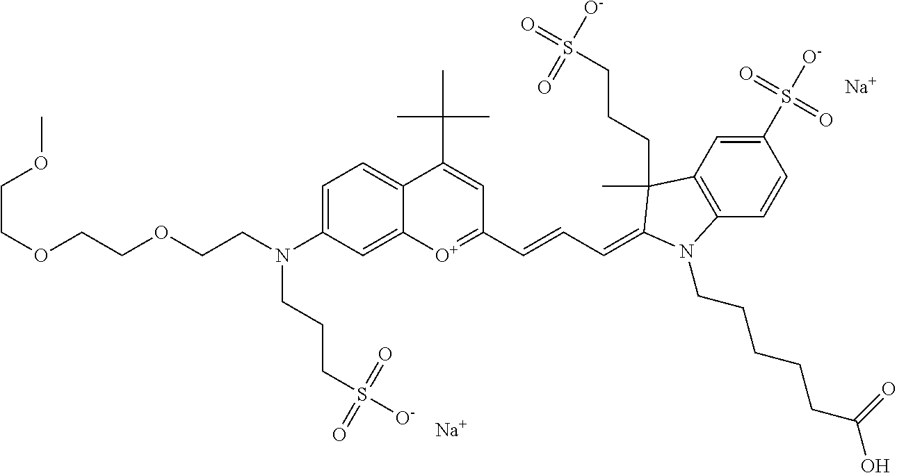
[Na].[Na].C1(S([O-])(=O)=O)=CC2=C(C=C1)N(CCCCCC(=O)O)C(=CC=CC1=[O+]C3=CC(N(CCOCCOCCOC)CCCS([O-])(=O)=O)=CC=C3C(C(C)(C)C)=C1)C2(C)CCCS(=O)([O-])=O
